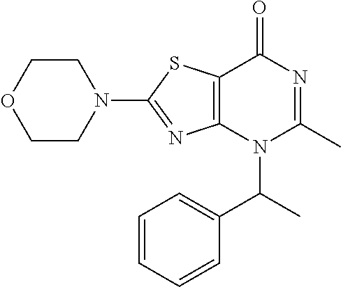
C1CN(C2=NC3=C(S2)C(=O)N=C(C)N3C(C)C2=CC=CC=C2)CCO1
